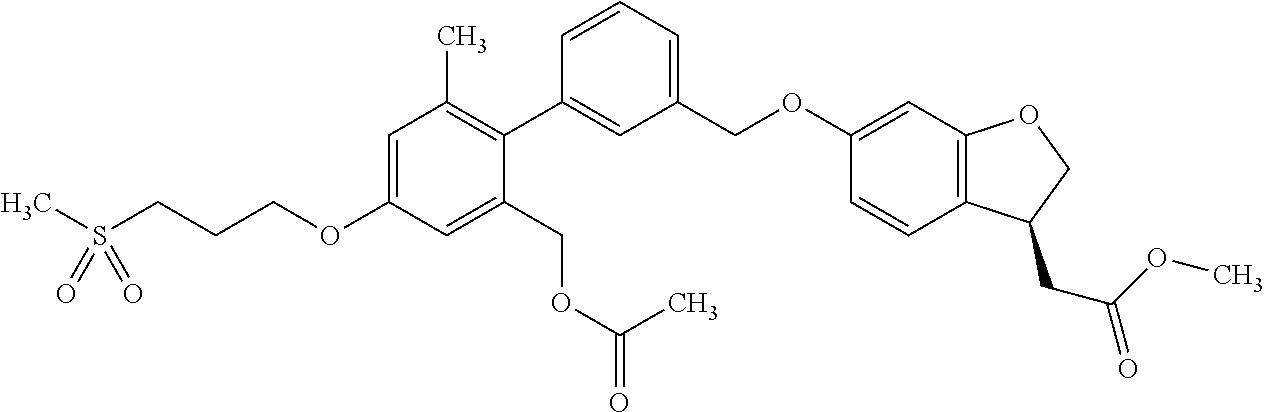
C1=C(OCCCS(C)(=O)=O)C=C(COC(=O)C)C(C2=CC(COC3=CC4=C(C=C3)C(CC(OC)=O)CO4)=CC=C2)=C1C
